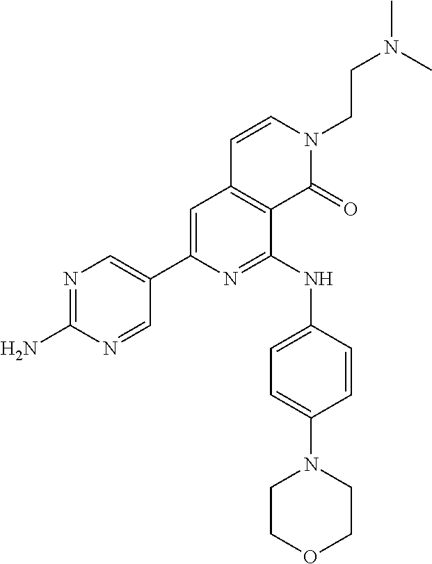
N1=C(N)N=CC(C2=CC3=C(C(NC4=CC=C(N5CCOCC5)C=C4)=N2)C(=O)N(CCN(C)C)C=C3)=C1
